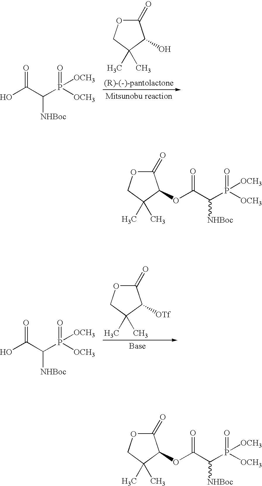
C1(=O)OCC(C)(C)C1O.OC(C(P([OCH3])(=O)[OCH3])[NHBoc])=O.C1(=O)OCC(C)(C)C1[OTf].OC(C(P([OCH3])(=O)[OCH3])[NHBoc])=O.O(C(C(P([OCH3])(=O)[OCH3])[NHBoc])=O)C1C(=O)OCC1(C)C.O(C(C(P([OCH3])(=O)[OCH3])[NHBoc])=O)C1C(=O)OCC1(C)C
